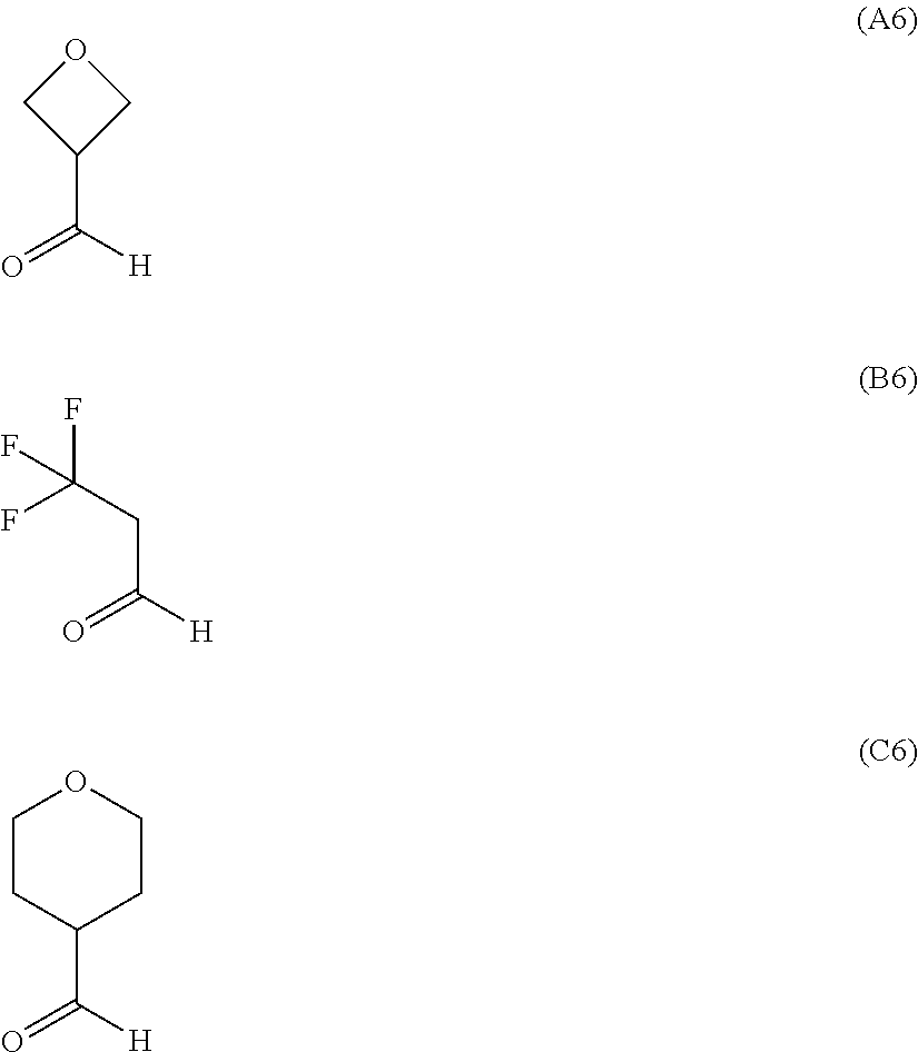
O1CC(C([H])=O)C1.C(C([H])=O)C(F)(F)F.C1(C([H])=O)CCOCC1
